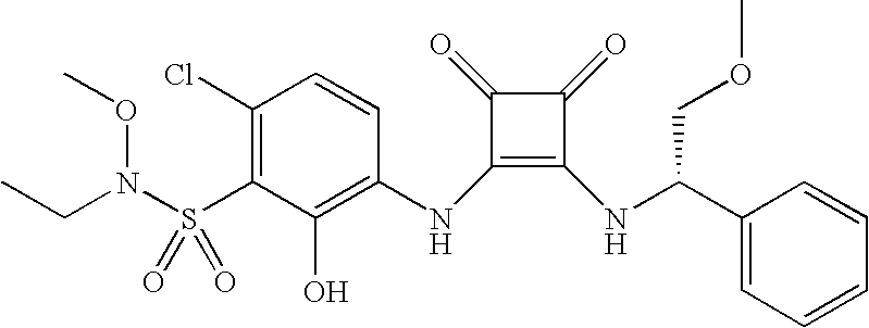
C1(Cl)=C(S(N(CC)OC)(=O)=O)C(O)=C(NC2=C(NC(COC)C3=CC=CC=C3)C(=O)C2=O)C=C1
